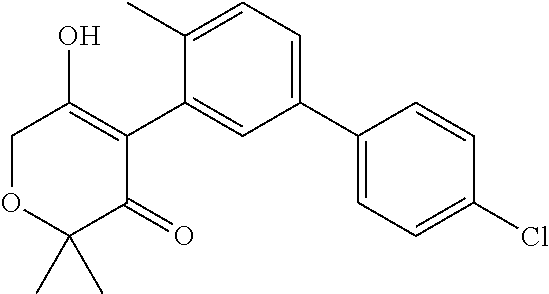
C1(C2=CC=C(C)C(C3=C(O)COC(C)(C)C3=O)=C2)=CC=C(Cl)C=C1
